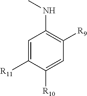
C1=C([R11])C([R10])=CC([R9])=C1NC
